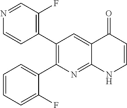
N1=CC(F)=C(C2=C(C3=CC=CC=C3F)N=C3C(=C2)C(=O)C=CN3)C=C1
